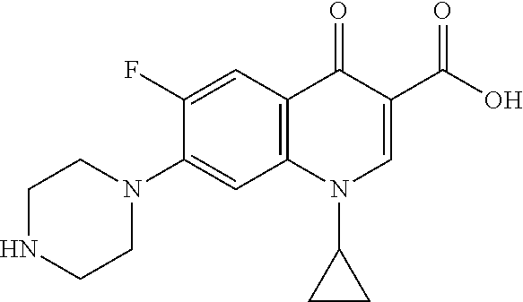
C12=C(C=C(F)C(N3CCNCC3)=C1)C(=O)C(C(=O)O)=CN2C1CC1
